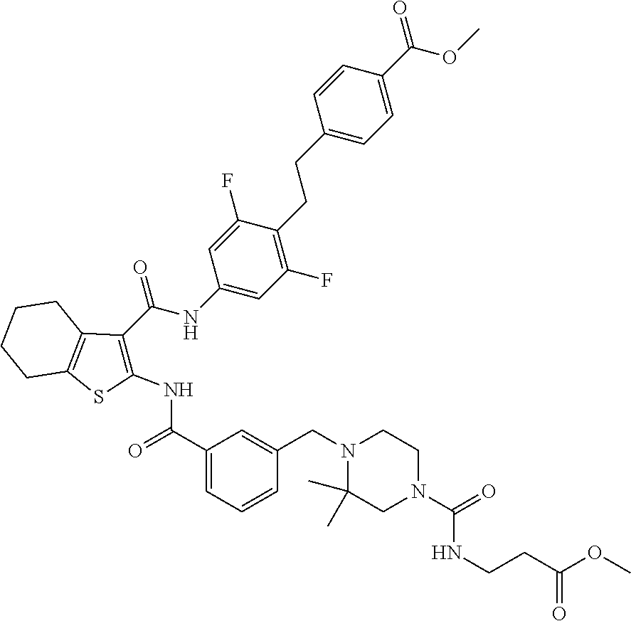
C1(CCC2=C(F)C=C(NC(=O)C3=C(NC(C4=CC=CC(CN5C(C)(C)CN(C(=O)NCCC(OC)=O)CC5)=C4)=O)SC4=C3CCCC4)C=C2F)=CC=C(C(=O)OC)C=C1
